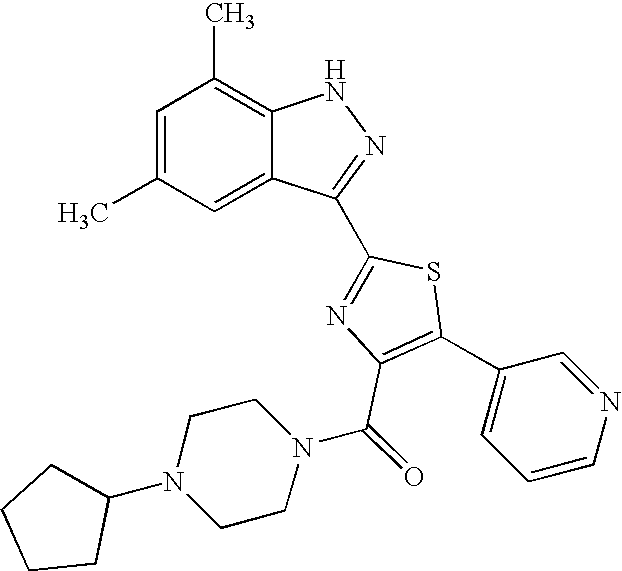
C1=C(C)C=C2C(=C1C)NN=C2C1=NC(C(N2CCN(C3CCCC3)CC2)=O)=C(C2=CC=CN=C2)S1
